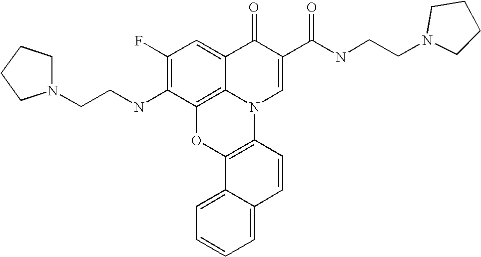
C1(F)=C(NCCN2CCCC2)C2=C3C(=C1)C(=O)C(C(NCCN1CCCC1)=O)=CN3C1=C(O2)C2=CC=CC=C2C=C1
